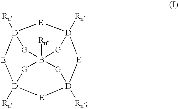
[E]1[D]2([Rn])[E][D]3([Rn])[E][D]4([Rn])[E][D]1([Rn])[G]B([Rn])([G]2)([G]3)[G]4
